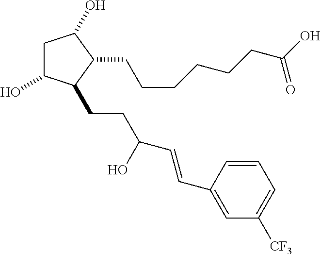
C1C(O)C(CCC(C=CC2=CC([CF3])=CC=C2)O)C(CCCCCCC(O)=O)C1O
